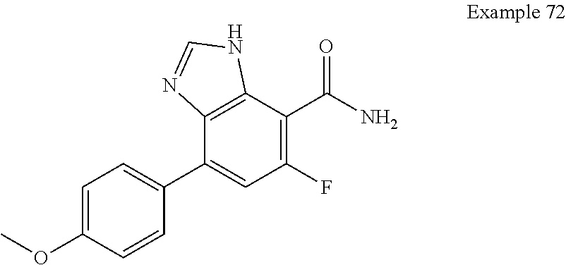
C12=C(C(C(N)=O)=C(F)C=C1C1=CC=C(OC)C=C1)NC=N2
